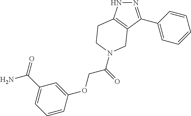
N1N=C(C2=CC=CC=C2)C2=C1CCN(C(COC1=CC(C(=O)N)=CC=C1)=O)C2
